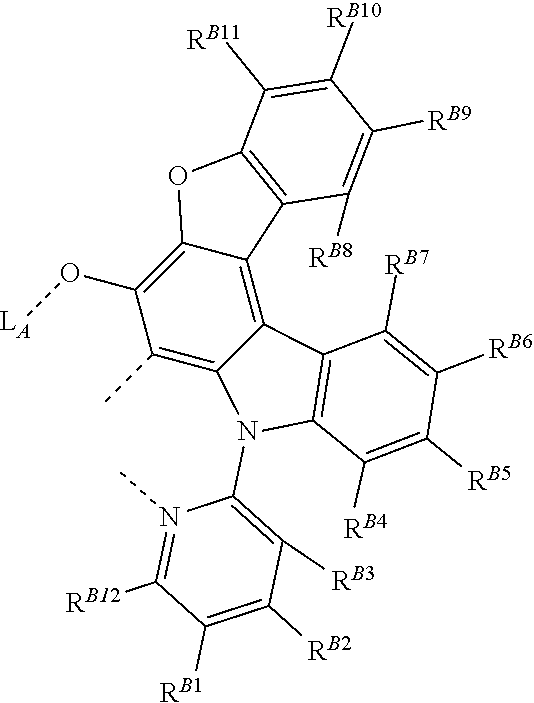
C12=C(O[LA])C(C)=C3C(=C1C1=C(O2)C([RB11])=C([RB10])C([RB9])=C1[RB8])C1=C(N3C2=C([RB3])C([RB2])=C([RB1])C([RB12])=N2C)C([RB4])=C([RB5])C([RB6])=C1[RB7]
